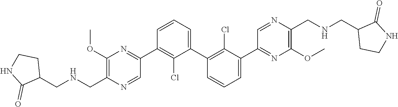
C1(C2=NC(OC)=C(CNCC3CCNC3=O)N=C2)=C(Cl)C(C2=C(Cl)C(C3=NC(OC)=C(CNCC4CCNC4=O)N=C3)=CC=C2)=CC=C1
